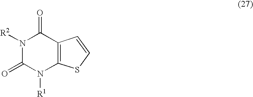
N1([R2])C(=O)N([R1])C2=C(C1=O)C=CS2
